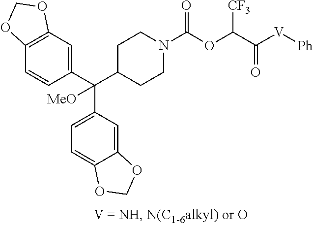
C1(C(C2CCN(C(OC(C([V][Ph])=O)[CF3])=O)CC2)(C2=CC=C3C(=C2)OCO3)[MeO])=CC2=C(C=C1)OCO2
